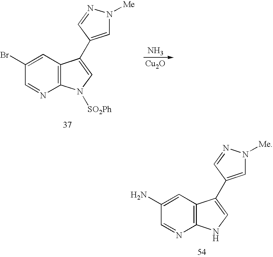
C12=C(C=C(Br)C=N1)C(C1=CN([Me])N=C1)=CN2[SO2Ph].N.[Cu2O].C12=C(C=C(N)C=N1)C(C1=CN([Me])N=C1)=CN2
